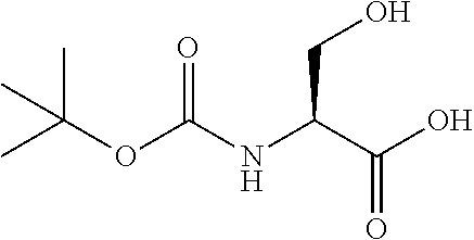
C(C(C(O)=O)NC(OC(C)(C)C)=O)O
